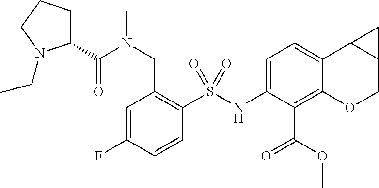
C1(C(N(CC2=C(S(NC3=CC=C4C(=C3C(=O)OC)OCC3C4C3)(=O)=O)C=CC(F)=C2)C)=O)CCCN1CC
